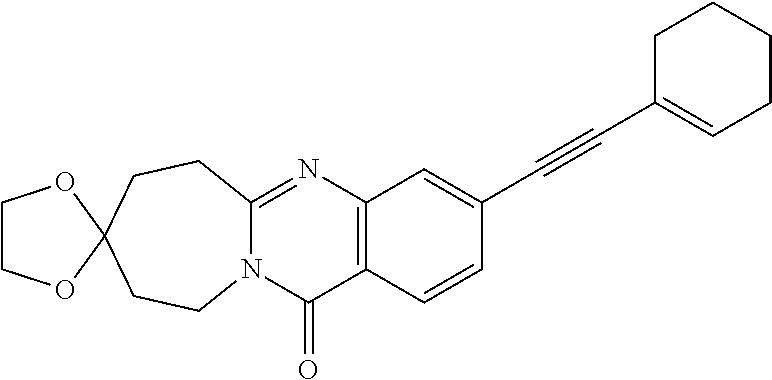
N12C(=NC3=C(C1=O)C=CC(C#CC1=CCCCC1)=C3)CCC1(CC2)OCCO1
